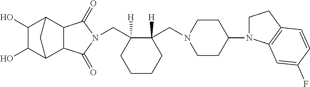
C(C1([H])C(CN2CCC(N3CCC4=C3C=C(F)C=C4)CC2)([H])CCCC1)N1C(=O)C2C3C(O)C(O)C(C2C1=O)C3
